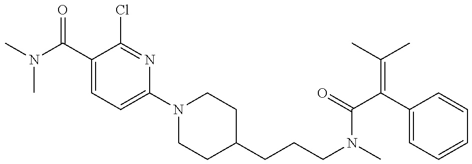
CN(C)C(=O)C1=CC=C(N2CCC(CCCN(C)C(=O)C(C3=CC=CC=C3)=C(C)C)CC2)N=C1Cl
